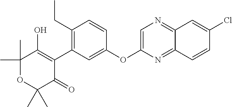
C1(C)(C)OC(C)(C)C(=O)C(C2=C(CC)C=CC(OC3=CN=C4C(=N3)C=CC(Cl)=C4)=C2)=C1O
